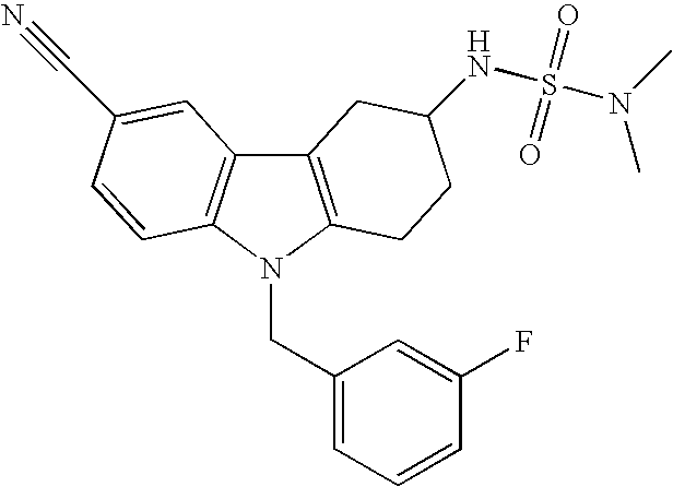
C12=C(N(CC3=CC=CC(F)=C3)C3=C1C=C(C#N)C=C3)CCC(NS(N(C)C)(=O)=O)C2
